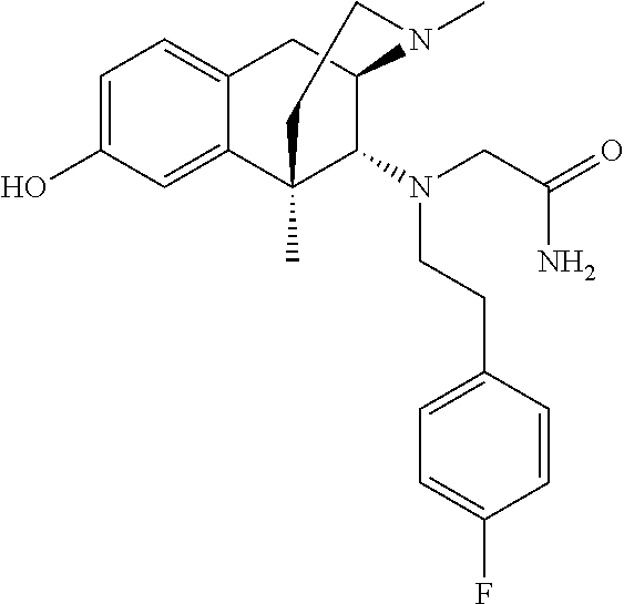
C1=C(O)C=C2C(=C1)CC1C(N(CCC3=CC=C(F)C=C3)CC(=O)N)C2(C)CCN1C
